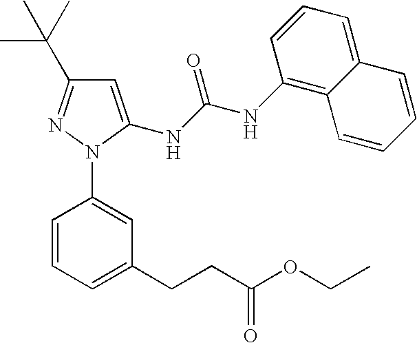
C1=C(NC(NC2=C3C(=CC=C2)C=CC=C3)=O)N(C2=CC(CCC(OCC)=O)=CC=C2)N=C1C(C)(C)C
